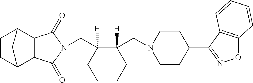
C(C1([H])C(CN2CCC(C3=NOC4=C3C=CC=C4)CC2)([H])CCCC1)N1C(=O)C2C3CCC(C2C1=O)C3
